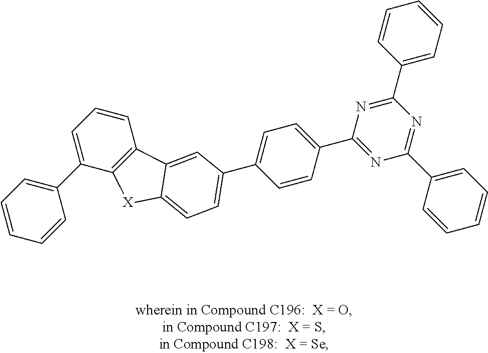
C1=CC=C(C2=CC=CC3=C2[X]C2=CC=C(C4=CC=C(C5=NC(C6=CC=CC=C6)=NC(C6=CC=CC=C6)=N5)C=C4)C=C32)C=C1
